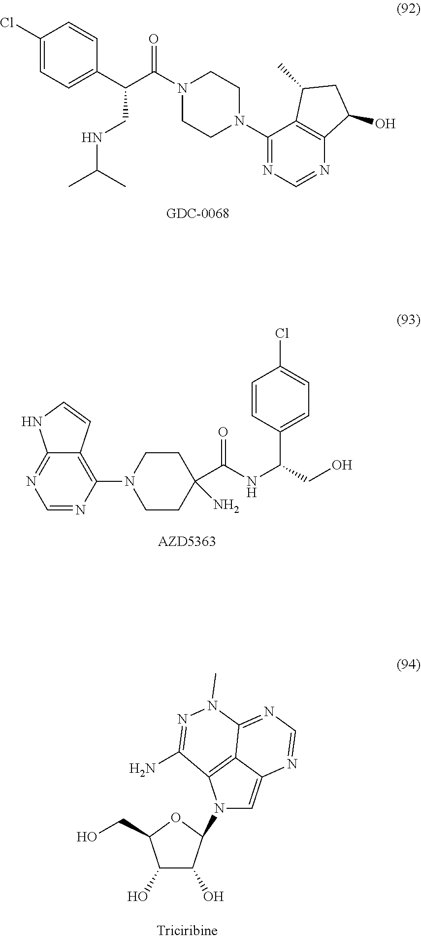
C1(Cl)=CC=C(C(C(N2CCN(C3=NC=NC4=C3C(C)CC4O)CC2)=O)CNC(C)C)C=C1.C1=NC(N2CCC(N)(C(NC(CO)C3=CC=C(Cl)C=C3)=O)CC2)=C2C(=N1)NC=C2.C1(O)C(O)C(N2C=C3C4=C2C(N)=NN(C)C4=NC=N3)OC1CO
